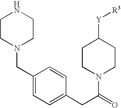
C1CN(CC2=CC=C(CC(N3CCC([Y][R3])CC3)=O)C=C2)CCN1
